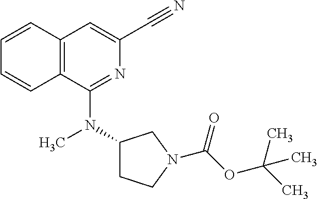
C12=C(C(N(C3CCN(C(OC(C)(C)C)=O)C3)C)=NC(C#N)=C1)C=CC=C2
